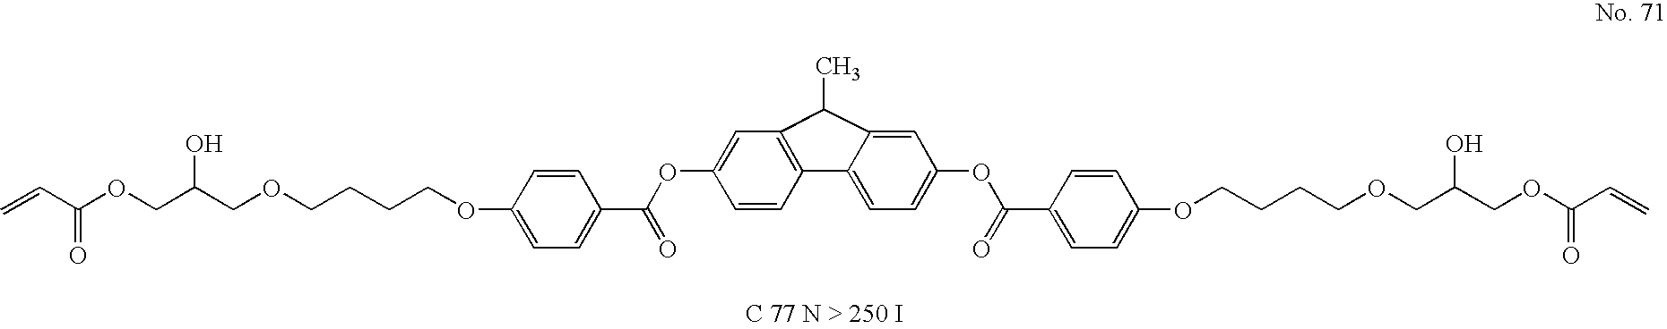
C(OCCCCOC1=CC=C(C(OC2=CC3=C(C=C2)C2=CC=C(OC(C4=CC=C(OCCCCOCC(COC(C=C)=O)O)C=C4)=O)C=C2C3C)=O)C=C1)C(O)COC(C=C)=O
